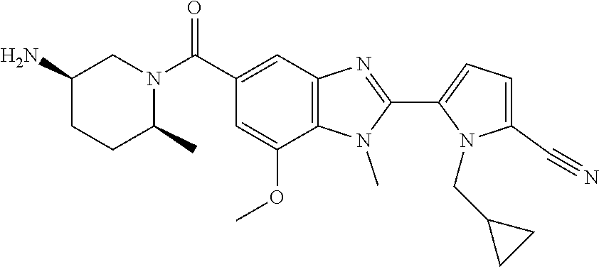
C1=C(C#N)N(CC2CC2)C(C2=NC3=C(N2C)C(OC)=CC(C(N2C(C)CCC(N)C2)=O)=C3)=C1
